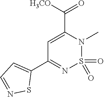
O=S1(=O)N(C)C(C(=O)[H3CO])=CC(C2=CC=NS2)=N1
